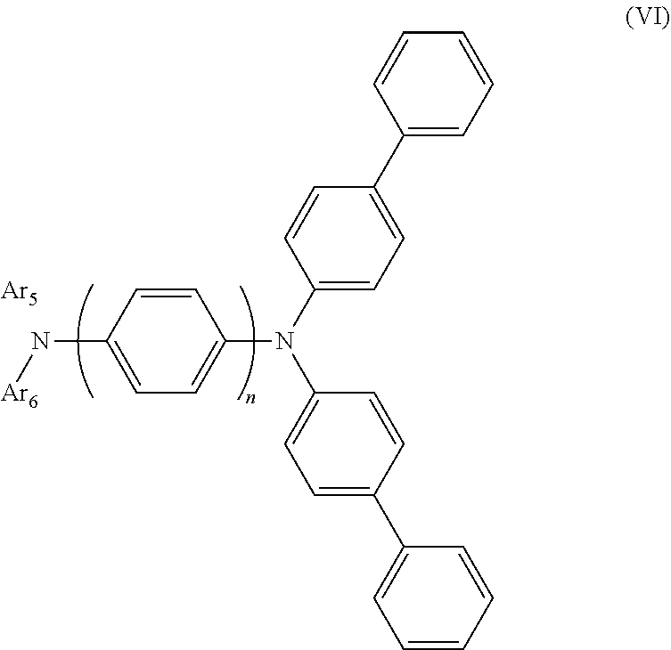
C1=CC=CC(C2=CC=C(N(C3=CC=C(C4=CC=CC=C4)C=C3)C3=CC=C(N[Ar6])C=C3)C=C2)=C1.[Ar5]
